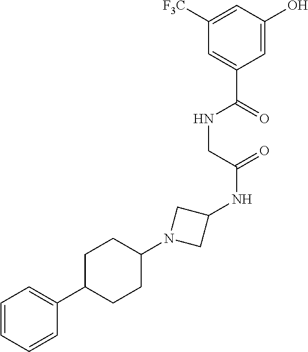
C1=C(C(=O)NCC(NC2CN(C3CCC(C4=CC=CC=C4)CC3)C2)=O)C=C(O)C=C1[F3C]
